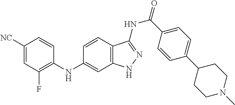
C1([NC])=CC(F)=C(NC2=CC3=C(C=C2)C(NC(=O)C2=CC=C(C4CCN(C)CC4)C=C2)=NN3)C=C1
